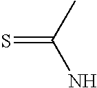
S=C(C)N
